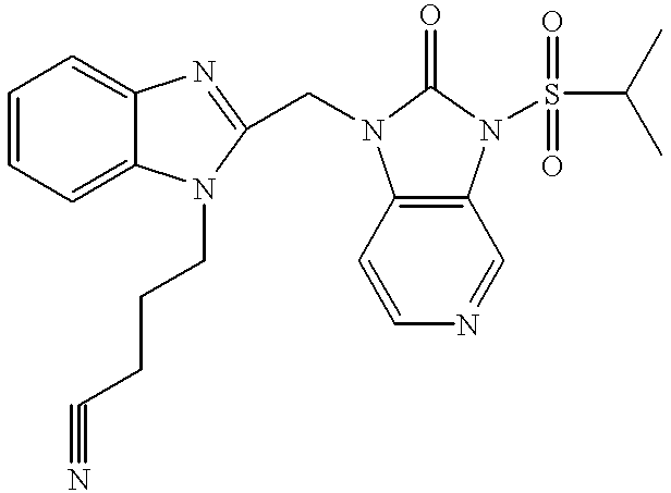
C1=CC=C2C(=C1)N=C(CN1C3=C(N(S(C(C)C)(=O)=O)C1=O)C=NC=C3)N2CCCC#N
